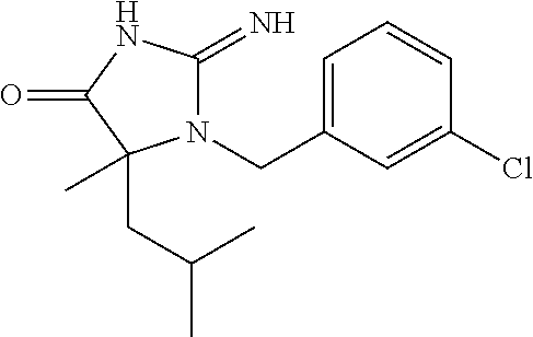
N1(CC2=CC=CC(Cl)=C2)C(=N)NC(=O)C1(C)CC(C)C
